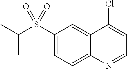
C1(S(C(C)C)(=O)=O)=CC=C2C(=C1)C(Cl)=CC=N2
